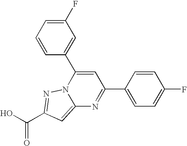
O=C(O)C1=NN2C(=C1)N=C(C1=CC=C(F)C=C1)C=C2C1=CC(F)=CC=C1
